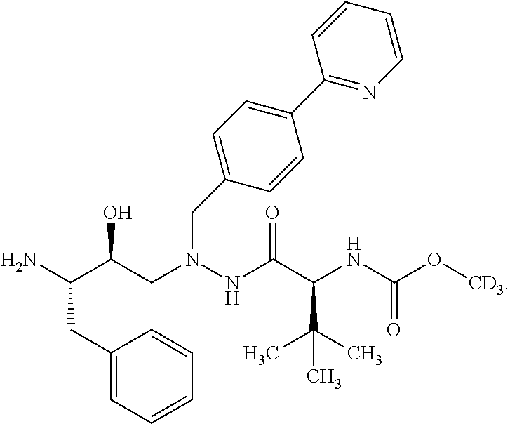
C(N(NC(=O)C(C(C)(C)C)NC(=O)O[CD3])CC(C(N)CC1=CC=CC=C1)O)C1=CC=C(C2=NC=CC=C2)C=C1
